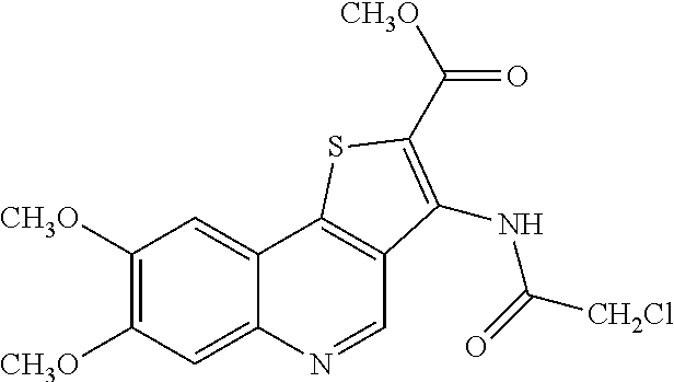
C1([CH3O])=C([CH3O])C=C2C(=C1)C1=C(C=N2)C(NC([CH2Cl])=O)=C(C([CH3O])=O)S1
